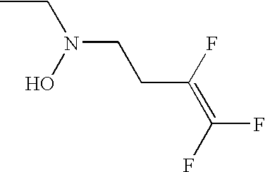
N(CCC(=C(F)F)F)(CC)O
